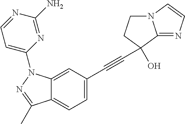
C12=CC(C#CC3(O)CCN4C3=NC=C4)=CC=C1C(C)=NN2C1=CC=NC(N)=N1
